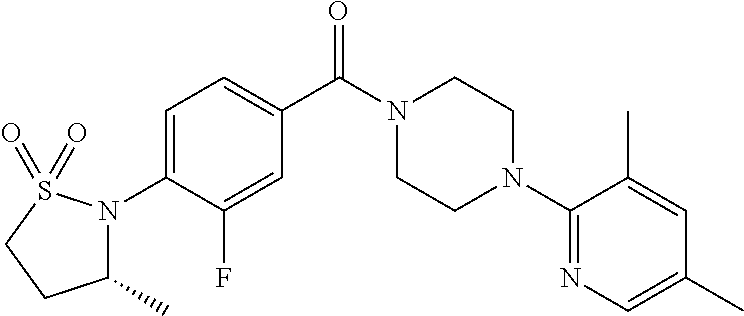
C1=C(N2C(C)CCS2(=O)=O)C(F)=CC(C(N2CCN(C3=NC=C(C)C=C3C)CC2)=O)=C1
